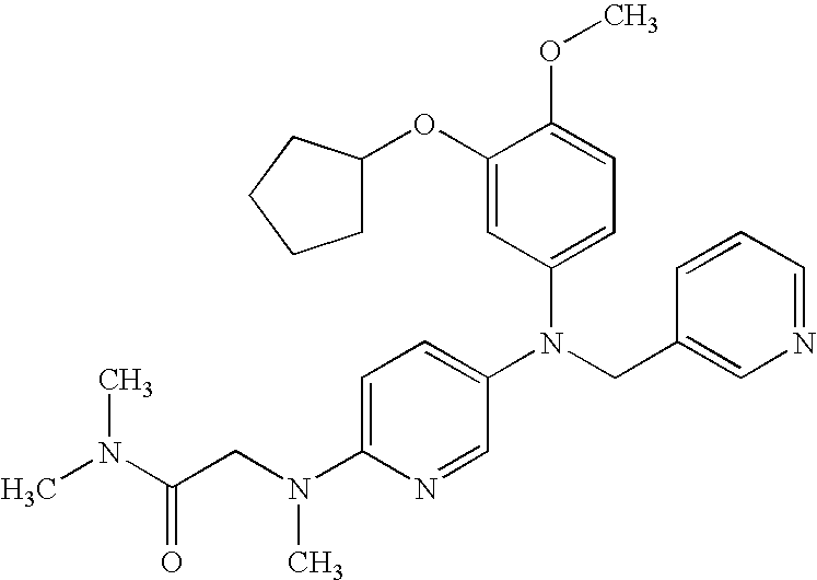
C1(N(CC(N(C)C)=O)C)=CC=C(N(CC2=CN=CC=C2)C2=CC=C(OC)C(OC3CCCC3)=C2)C=N1
